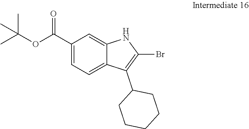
C1(C(OC(C)(C)C)=O)=CC=C2C(=C1)NC(Br)=C2C1CCCCC1
